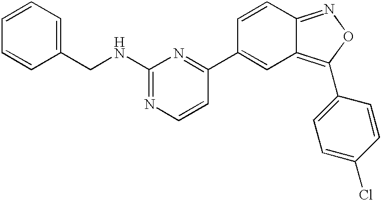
C(C1=CC=CC=C1)NC1=NC=CC(C2=CC3=C(C4=CC=C(Cl)C=C4)ON=C3C=C2)=N1
